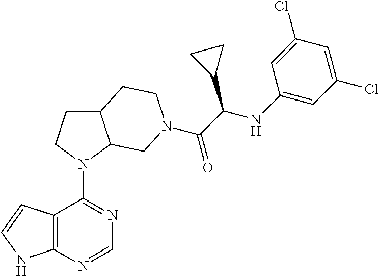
N1(C2=NC=NC3=C2C=CN3)C2C(CC1)CCN(C(C(NC1=CC(Cl)=CC(Cl)=C1)C1CC1)=O)C2
